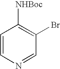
C1=CN=CC(Br)=C1[NHBoc]
